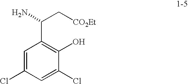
NC(C1=C(O)C(Cl)=CC(Cl)=C1)C[CO2Et]
